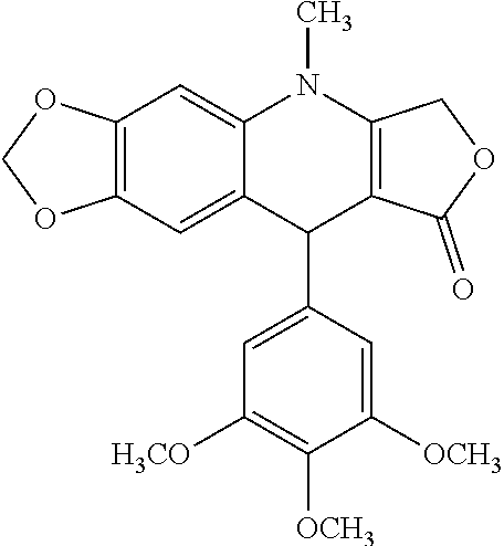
C12=C(C=C3C(=C1)N(C)C1=C(C3C3=CC([H3CO])=C([OCH3])C([OCH3])=C3)C(=O)OC1)OCO2
